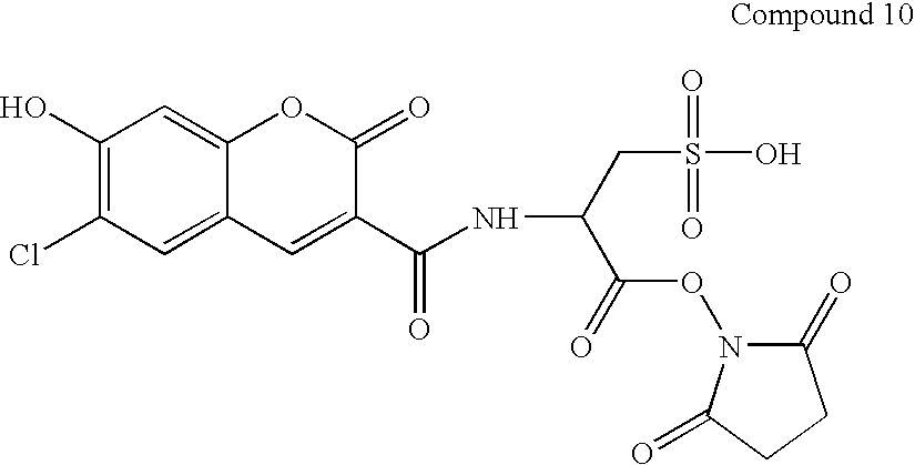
C1(O)=C(Cl)C=C2C(=C1)OC(=O)C(C(NC(CS(O)(=O)=O)C(ON1C(=O)CCC1=O)=O)=O)=C2
